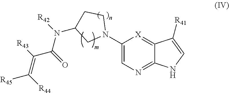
C1=C(N2CCC(N([R42])C(=O)C([R43])=C([R44])[R45])C2)[X]=C2C(=N1)NC=C2[R41]
